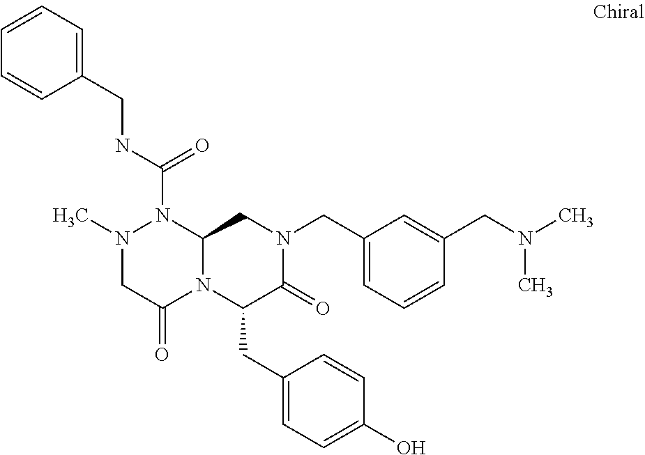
N(C(=O)N1N(C)CC(=O)N2C1CN(CC1=CC=CC(CN(C)C)=C1)C(=O)C2CC1=CC=C(O)C=C1)CC1=CC=CC=C1
